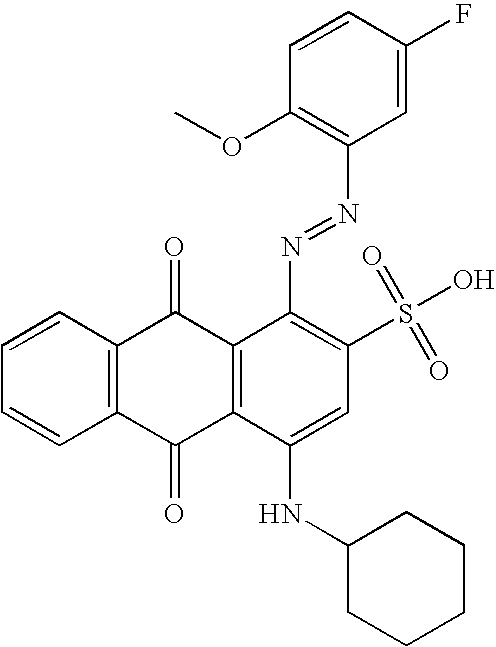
C1=CC2=C(C=C1)C(=O)C1=C(C2=O)C(N=NC2=C(OC)C=CC(F)=C2)=C(S(O)(=O)=O)C=C1NC1CCCCC1
